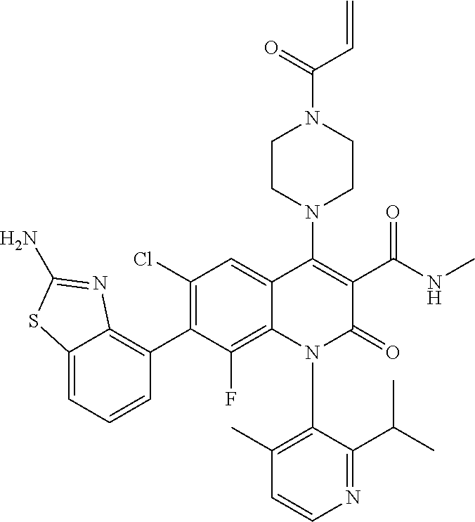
C1=CN=C(C(C)C)C(N2C(=O)C(C(NC)=O)=C(N3CCN(C(C=C)=O)CC3)C3=CC(Cl)=C(C4=C5N=C(N)SC5=CC=C4)C(F)=C23)=C1C
